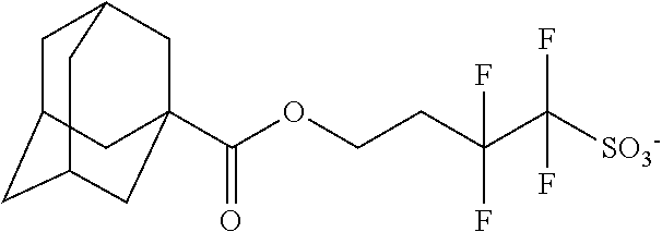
C1C2CC3CC(C(OCCC(C([SO3-])(F)F)(F)F)=O)(CC1C3)C2
